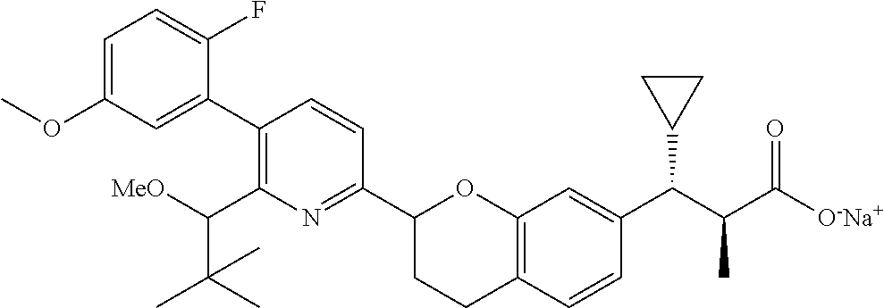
C1=C(OC)C=C(C2=C(C([MeO])C(C)(C)C)N=C(C3CCC4=C(O3)C=C(C(C(C([O-Na+])=O)C)C3CC3)C=C4)C=C2)C(F)=C1
